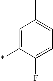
C1(C)=CC=C(F)C(*)=C1
